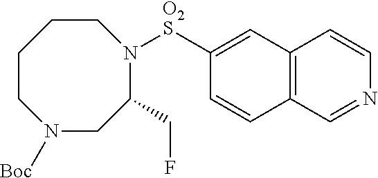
[O2S](C1=CC2=C(C=C1)C=NC=C2)N1C(CF)CN([Boc])CCCC1
